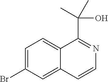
C1=C(Br)C=C2C(=C1)C(C(O)(C)C)=NC=C2
